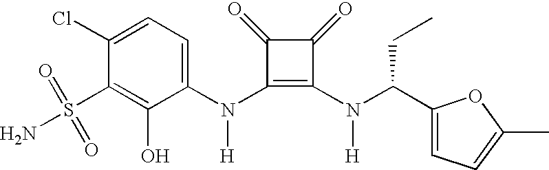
N(C1=C(N(C(C2=CC=C(C)O2)CC)[H])C(=O)C1=O)([H])C1=CC=C(Cl)C(S(N)(=O)=O)=C1O
